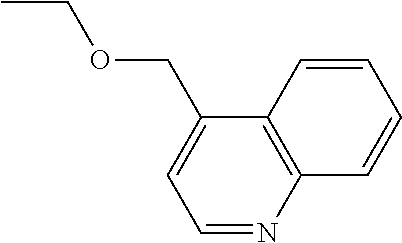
CCOCC1=CC=NC2=C1C=CC=C2
